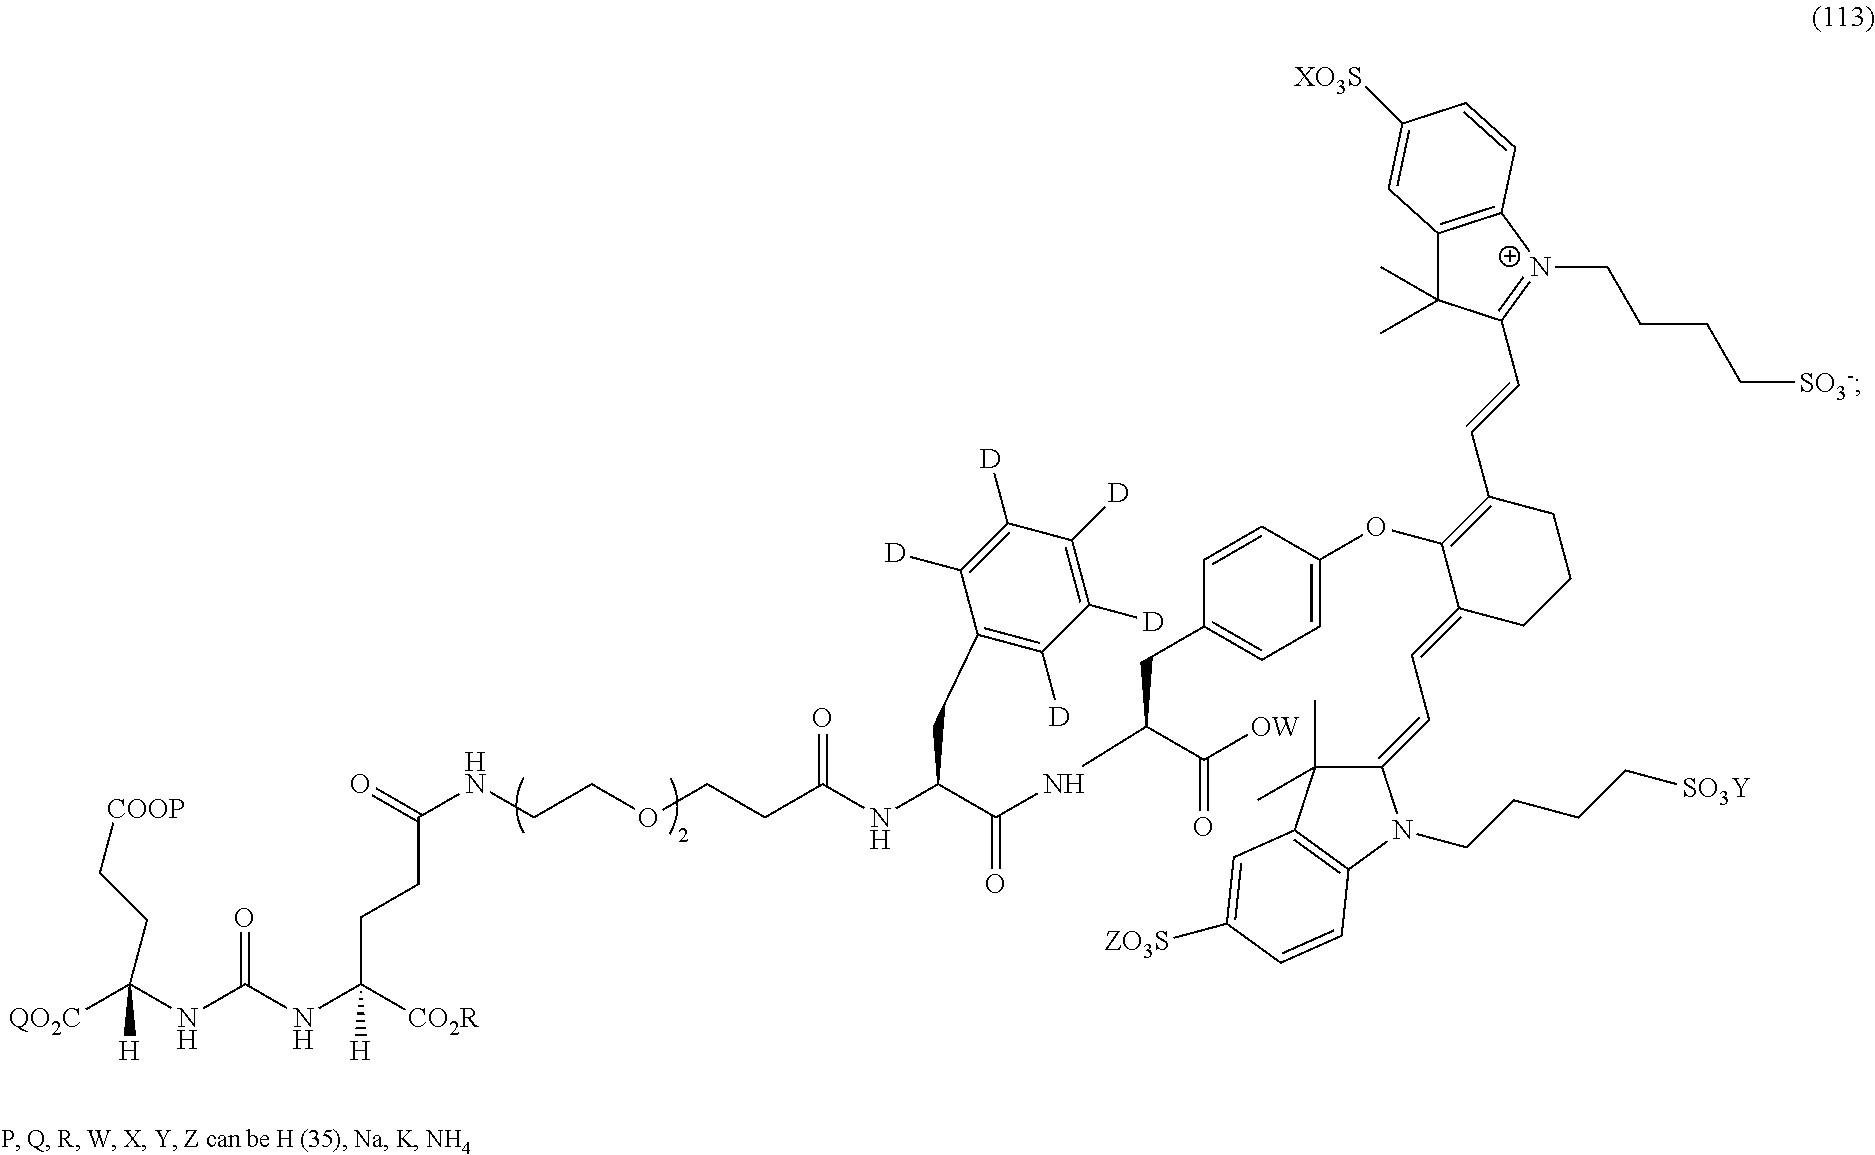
[QO2C]C(NC(NC([CO2R])([H])CCC(=O)NCCOCCC(NC(C(NC(C(=O)[OW])CC1=CC=C(OC2=C(C=CC3=[N+](CCCC[SO3-])C4=C(C3(C)C)C=C([XO3S])C=C4)CCCC2=CC=C2C(C)(C)C3=C(N2CCCC[SO3Y])C=CC([ZO3S])=C3)C=C1)=O)CC1=C([D])C([D])=C([D])C([D])=C1[D])=O)=O)([H])CC[COOP]
